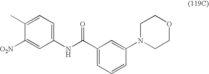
C1([O2N])=CC(NC(C2=CC=CC(N3CCOCC3)=C2)=O)=CC=C1C
